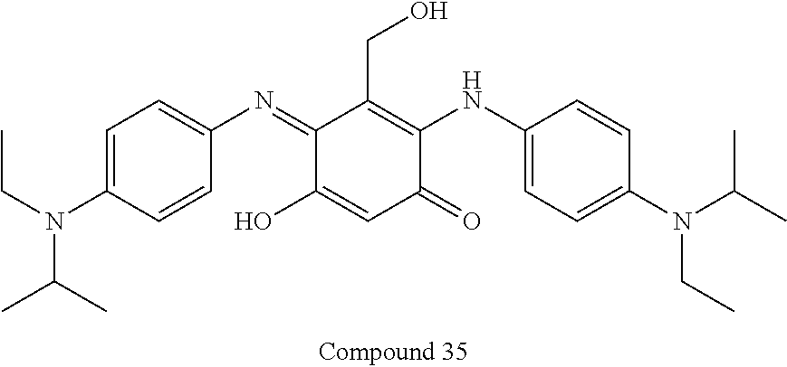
C1=C(N(CC)C(C)C)C=CC(N=C2C(O)=CC(=O)C(NC3=CC=C(N(C(C)C)CC)C=C3)=C2CO)=C1
